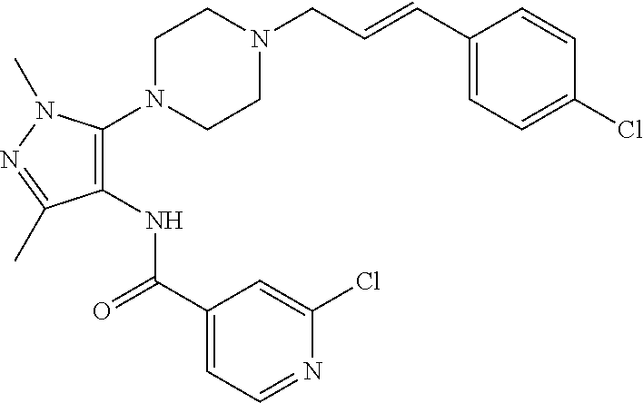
C1(N2CCN(CC=CC3=CC=C(Cl)C=C3)CC2)=C(NC(C2=CC=NC(Cl)=C2)=O)C(C)=NN1C
